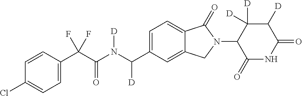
C1=CC(C(C(N(C(C2=CC=C3C(=C2)CN(C2C(=O)NC(=O)C([D])C2([D])[D])C3=O)[D])[D])=O)(F)F)=CC=C1Cl
